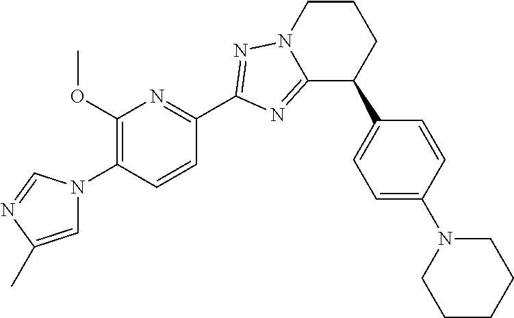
C12=NC(C3=NC(OC)=C(N4C=C(C)N=C4)C=C3)=NN1CCCC2C1=CC=C(N2CCCCC2)C=C1
